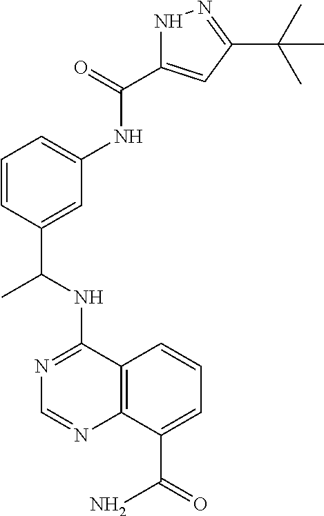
N(C1=NC=NC2=C1C=CC=C2C(=O)N)C(C1=CC(NC(=O)C2=CC(C(C)(C)C)=NN2)=CC=C1)C
